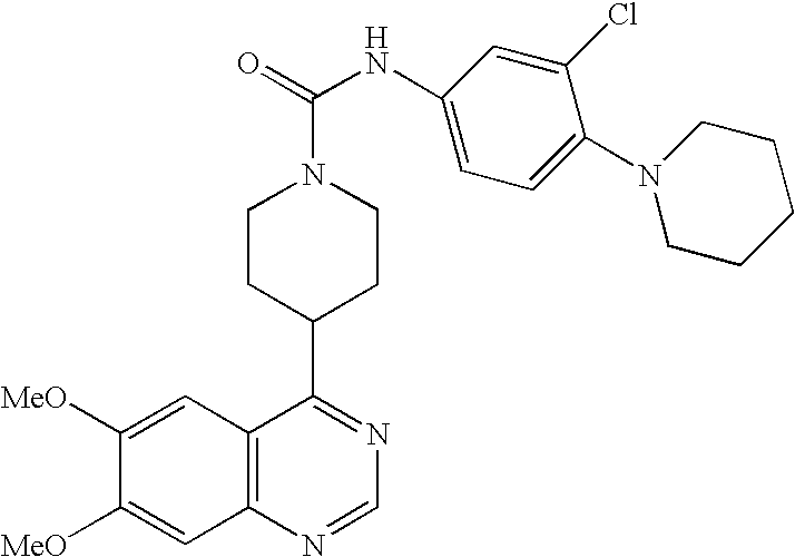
[MeO]C1=CC2=C(C=C1[MeO])C(C1CCN(C(=O)NC3=CC=C(N4CCCCC4)C(Cl)=C3)CC1)=NC=N2
